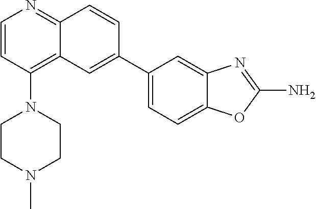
C1(C2=CC3=C(N4CCN(C)CC4)C=CN=C3C=C2)=CC=C2C(=C1)N=C(N)O2
